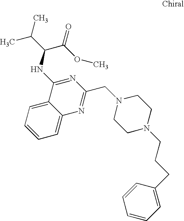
C1=CC=C2C(=C1)N=C(CN1CCN(CCCC3=CC=CC=C3)CC1)N=C2NC(C(OC)=O)C(C)C
